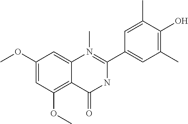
C1(OC)=CC(OC)=C2C(=C1)N(C)=C(C1=CC(C)=C(O)C(C)=C1)NC2=O
